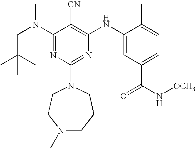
C1(N(CC(C)(C)C)C)=NC(N2CCN(C)CCC2)=NC(NC2=CC(C(N[OCH3])=O)=CC=C2C)=C1[CN]
